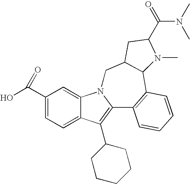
C1(C(O)=O)=CC=C2C(=C1)N1C(=C2C2CCCCC2)C2=C(C3C(C1)CC(C(=O)N(C)C)N3C)C=CC=C2
